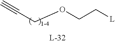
C(COCC[L])#C
